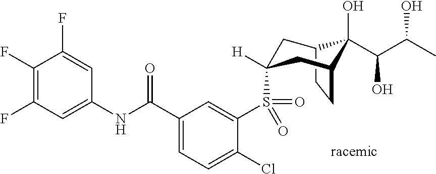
C1(F)=CC(NC(C2=CC=C(Cl)C(S(=O)(=O)C3([H])CC4C(O)(C(C(C)O)O)C(C3)CC4)=C2)=O)=CC(F)=C1F
